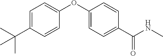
C1=C(C(C)(C)C)C=CC(OC2=CC=C(C(NC)=O)C=C2)=C1
